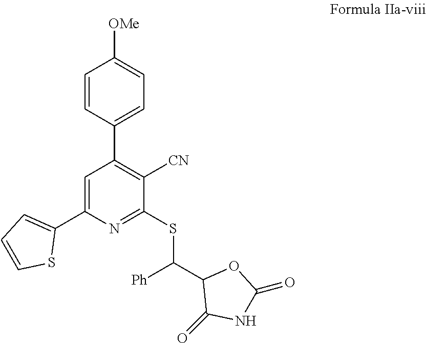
C1=CC(C2=C([CN])C(SC(C3C(=O)NC(=O)O3)[Ph])=NC(C3=CC=CS3)=C2)=CC=C1[OMe]
